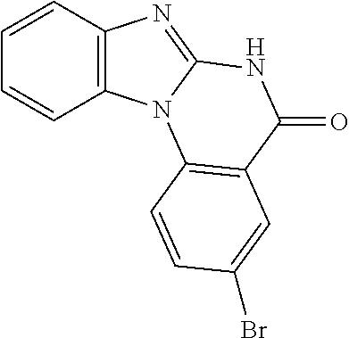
C1=CC2=C(C=C1)N1C(=N2)NC(=O)C2=C1C=CC(Br)=C2
